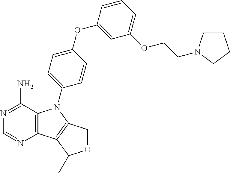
C12=C(C(N)=NC=N1)N(C1=CC=C(OC3=CC(OCCN4CCCC4)=CC=C3)C=C1)C1=C2C(C)OC1
